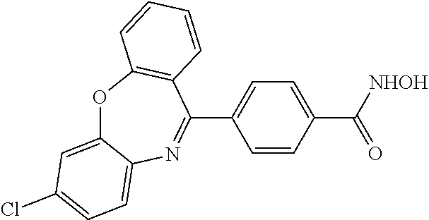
O1C2=CC(Cl)=CC=C2N=C(C2=CC=C(C(=O)[NHOH])C=C2)C2=C1C=CC=C2
